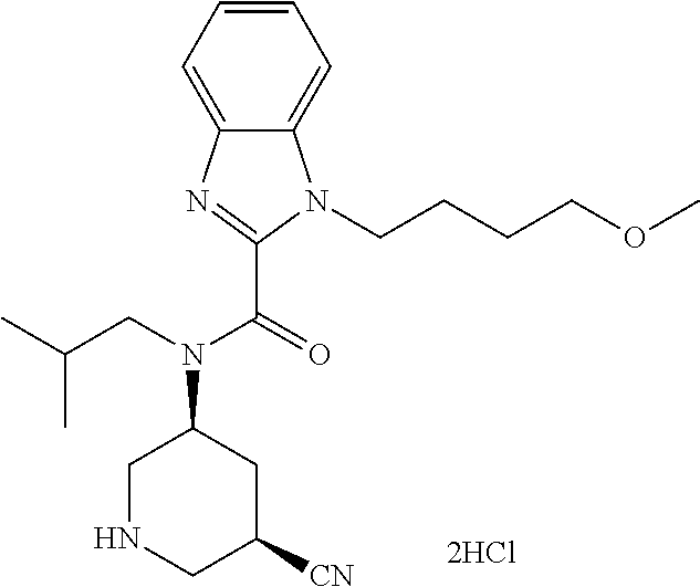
C1NCC([CN])CC1N(CC(C)C)C(=O)C1=NC2=CC=CC=C2N1CCCCOC
